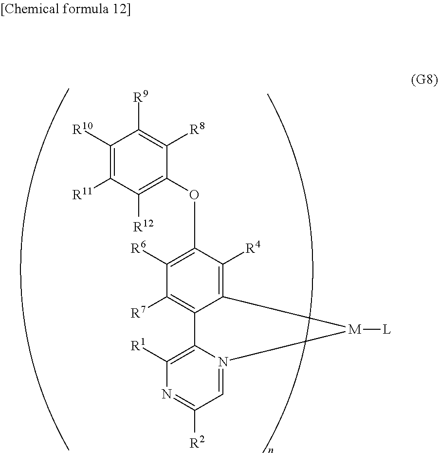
C1([R10])=C([R11])C([R12])=C(OC2=C([R6])C([R7])=C3C(=C2[R4])[M]([L])N2=CC([R2])=NC([R1])=C32)C([R8])=C1[R9]
